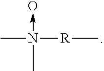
CN(C)(->O)[R]C
